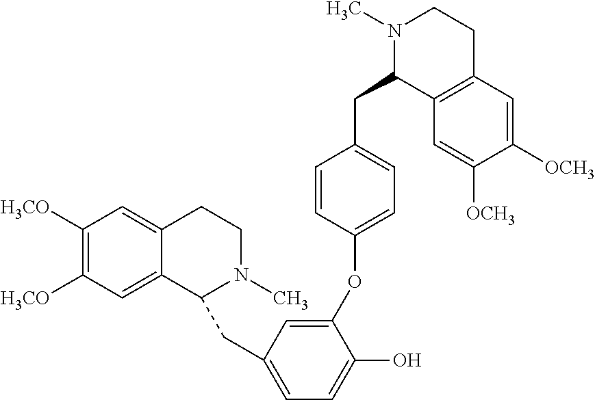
C1([H3CO])=C([H3CO])C=C2C(=C1)CCN(C)C2CC1=CC=C(O)C(OC2=CC=C(CC3C4=C(CCN3C)C=C([OCH3])C([OCH3])=C4)C=C2)=C1
